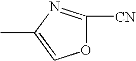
CC1=COC([CN])=N1
